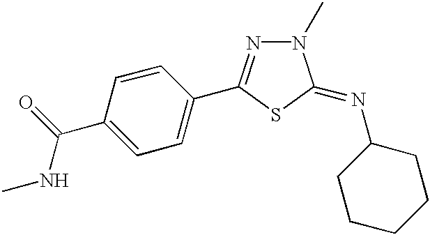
C1=C(C(NC)=O)C=CC(C2=NN(C)C(=NC3CCCCC3)S2)=C1
